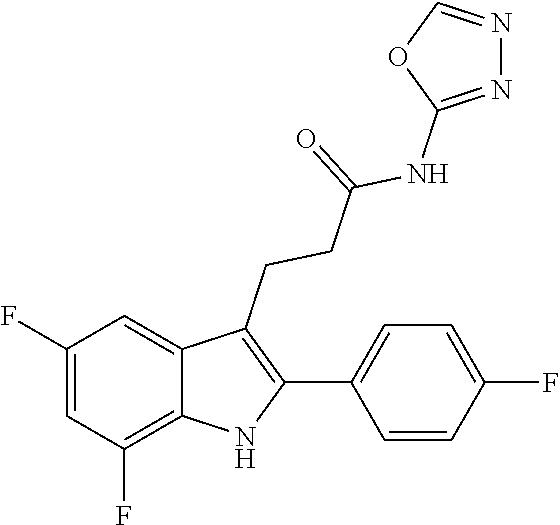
C12=C(F)C=C(F)C=C1C(CCC(=O)NC1=NN=CO1)=C(C1=CC=C(F)C=C1)N2
